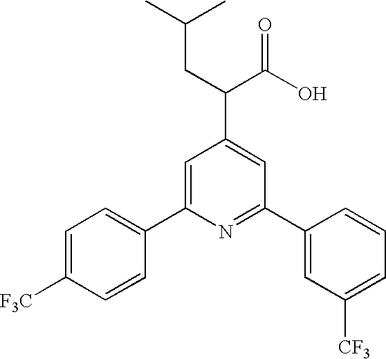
C1=C(C2=CC=C([F3C])C=C2)N=C(C2=CC([CF3])=CC=C2)C=C1C(C(O)=O)CC(C)C
